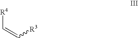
[R4]C=C[R3]
